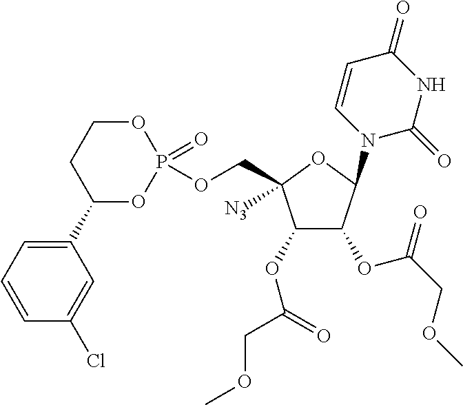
C1(OC(=O)COC)C(OC(COC)=O)C(N2C=CC(=O)NC2=O)OC1(COP1(=O)OCCC(C2=CC=CC(Cl)=C2)O1)[N3]
